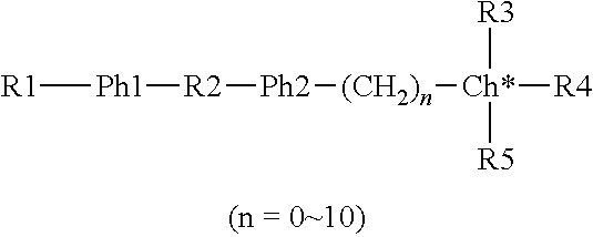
[R1][Ph1][R2][Ph2][(CH2)n][Ch*]([R4])([R3])[R5]
